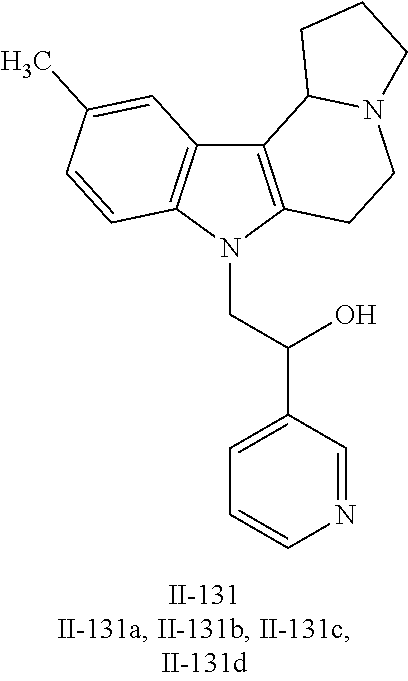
C12=C(N(CC(C3=CC=CN=C3)O)C3=C1C=C(C)C=C3)CCN1C2CCC1
